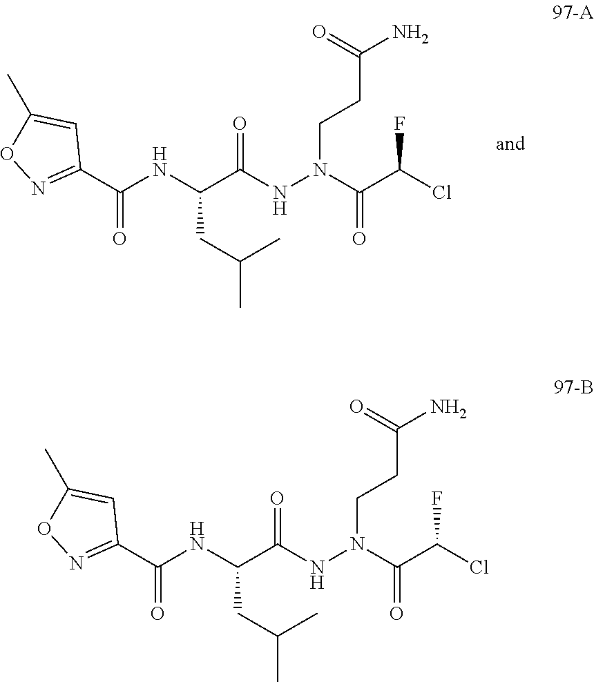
C(C(NN(C(C(Cl)F)=O)CCC(N)=O)=O)(NC(=O)C1=NOC(C)=C1)CC(C)C.C(C(NN(C(C(Cl)F)=O)CCC(N)=O)=O)(NC(=O)C1=NOC(C)=C1)CC(C)C
